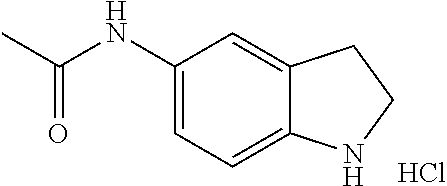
C1(NC(C)=O)=CC=C2C(=C1)CCN2.Cl
